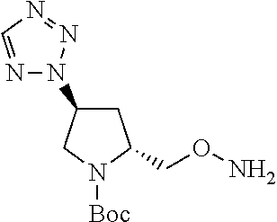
C1C(CON)N([Boc])CC1N1N=CN=N1
